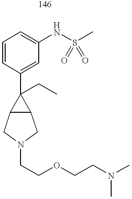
C1=CC(C2(CC)C3C2CN(CCOCCN(C)C)C3)=CC(NS(C)(=O)=O)=C1
